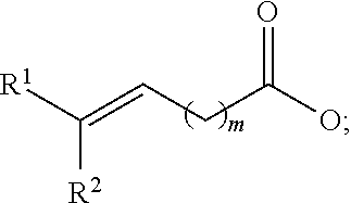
[R1]C([R2])=CCC(O)=O
